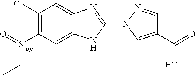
C1(Cl)=C(S(=O)CC)C=C2C(=C1)N=C(N1C=C(C(=O)O)C=N1)N2
